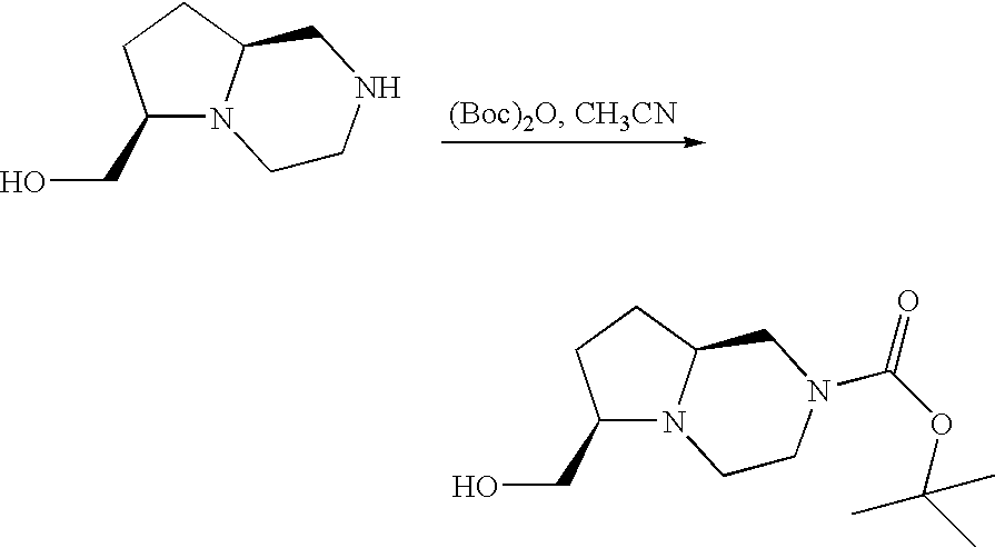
C1(CO)N2C(CC1)CNCC2.C1(CO)N2C(CC1)CN(C(=O)OC(C)(C)C)CC2
